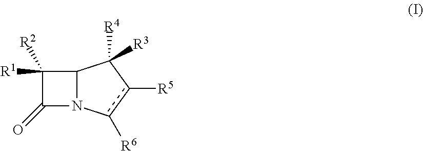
C1([R1])([R2])C(=O)N2C1C([R3])([R4])c([R5])c2[R6]
